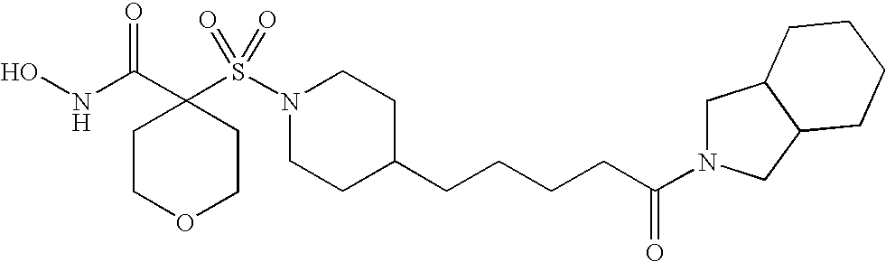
ONC(C1(S(N2CCC(CCCCC(=O)N3CC4C(C3)CCCC4)CC2)(=O)=O)CCOCC1)=O
